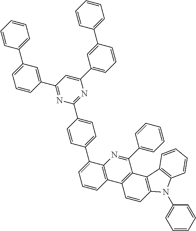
C1=CC=CC=C1C1=CC=CC(C2=NC(C3=CC=C(C4=CC=CC5=C4N=C(C4=CC=CC=C4)C4=C5C=CC5=C4C4=C(N5C5=CC=CC=C5)C=CC=C4)C=C3)=NC(C3=CC=CC(C4=CC=CC=C4)=C3)=C2)=C1
